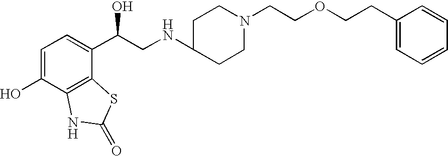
C1=C(O)C2=C(C(C(CNC3CCN(CCOCCC4=CC=CC=C4)CC3)O)=C1)SC(=O)N2
